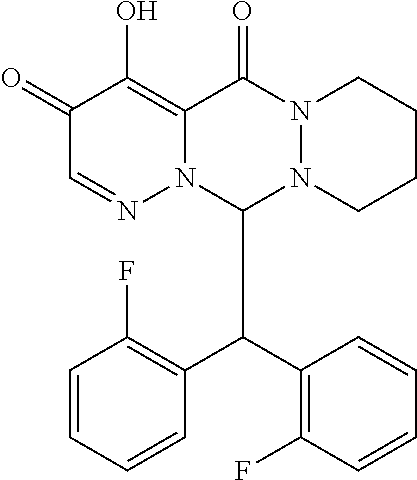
C1(=O)C=NN2C(=C1O)C(=O)N1N(C2C(C2=C(F)C=CC=C2)C2=C(F)C=CC=C2)CCCC1
